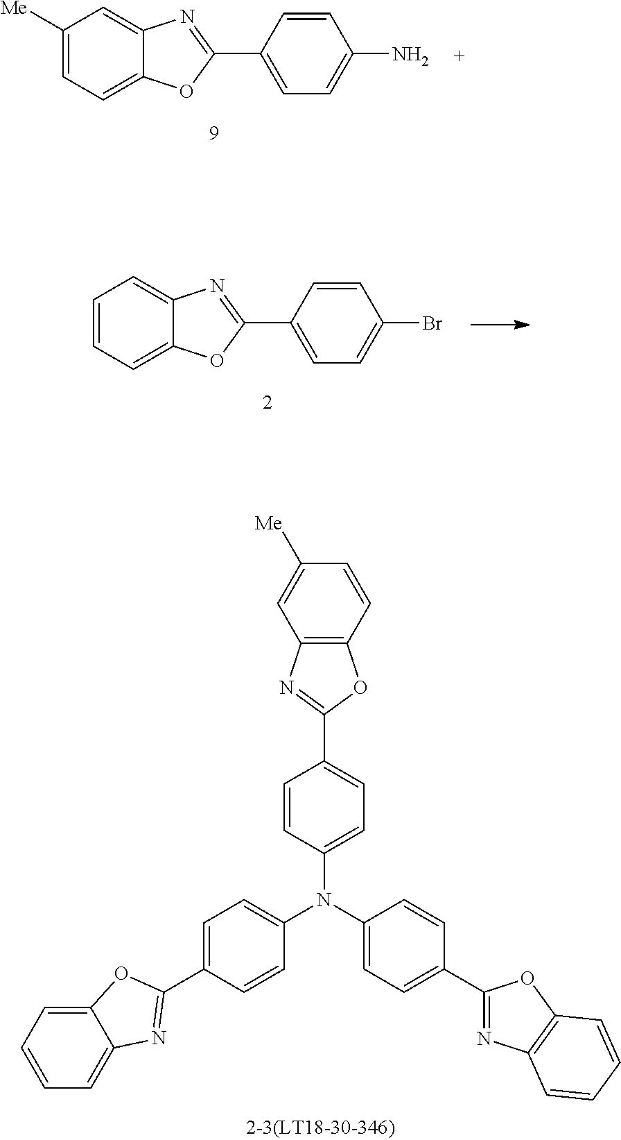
C1=C(C2=NC3=CC=CC=C3O2)C=CC(Br)=C1.C1=C(C2=NC3=CC([Me])=CC=C3O2)C=CC(N)=C1.C1=CC=C2C(=C1)N=C(C1=CC=C(N(C3=CC=C(C4=NC5=C(O4)C=CC([Me])=C5)C=C3)C3=CC=C(C4=NC5=C(O4)C=CC=C5)C=C3)C=C1)O2
